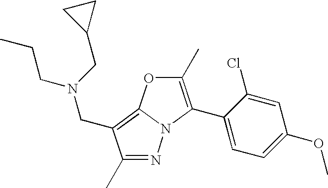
N1=C(C)C(CN(CC2CC2)CCC)=C2N1C(C1=CC=C(OC)C=C1Cl)=C(C)O2
